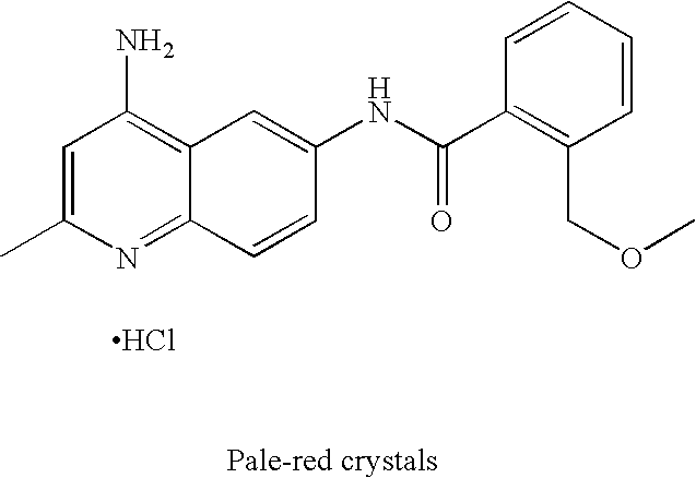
Cl.C12=NC(C)=CC(N)=C1C=C(NC(C1=C(COC)C=CC=C1)=O)C=C2
